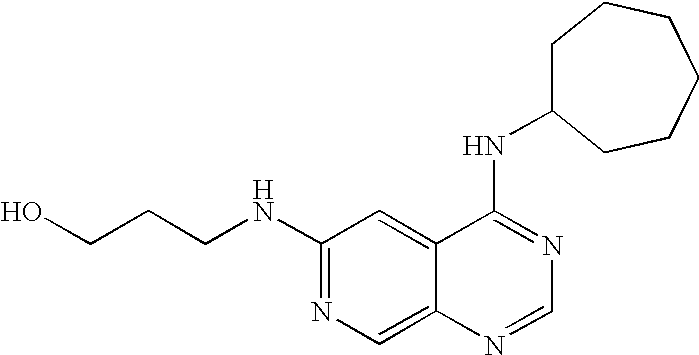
C1(NCCCO)=NC=C2C(=C1)C(NC1CCCCCC1)=NC=N2
